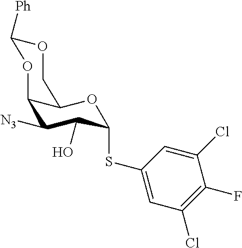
C12C([N3])C(O)C(SC3=CC(Cl)=C(F)C(Cl)=C3)OC1COC([Ph])O2
